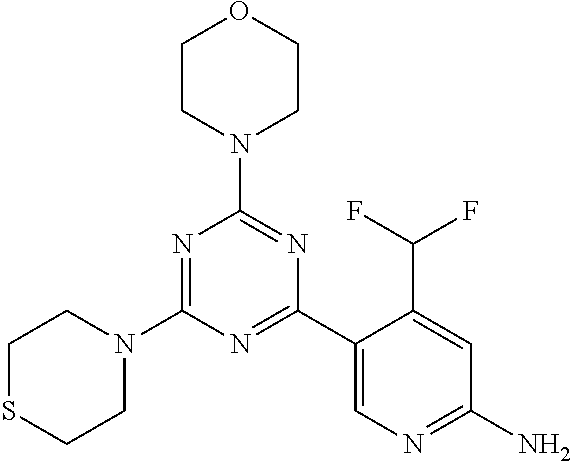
N1=C(N2CCSCC2)N=C(C2=CN=C(N)C=C2C(F)F)N=C1N1CCOCC1
